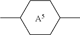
C1(C)CCC(C)CC1.[A5]
